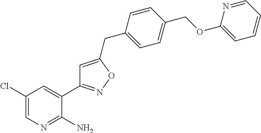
C1(Cl)=CN=C(N)C(C2=NOC(CC3=CC=C(COC4=CC=CC=N4)C=C3)=C2)=C1
